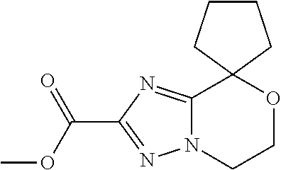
N12C(=NC(C(OC)=O)=N1)C1(OCC2)CCCC1
